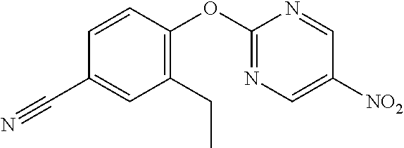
C1(OC2=NC=C([NO2])C=N2)=C(CC)C=C(C#N)C=C1
